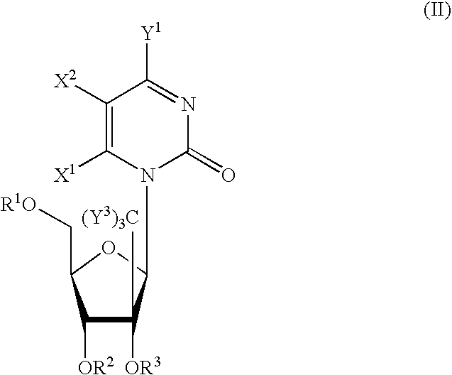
C1([OR2])C([OR3])([(Y3)3C])C(N2C(=O)N=C([Y1])C([X2])=C2[X1])OC1C[R1O]
